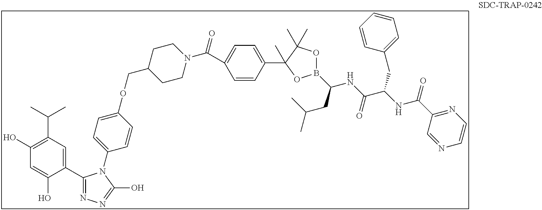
C1(C2=NN=C(O)N2C2=CC=C(OCC3CCN(C(C4=CC=C(C5(C)C(C)(C)OB(C(CC(C)C)NC(C(NC(C6=NC=CN=C6)=O)CC6=CC=CC=C6)=O)O5)C=C4)=O)CC3)C=C2)=CC(C(C)C)=C(O)C=C1O
